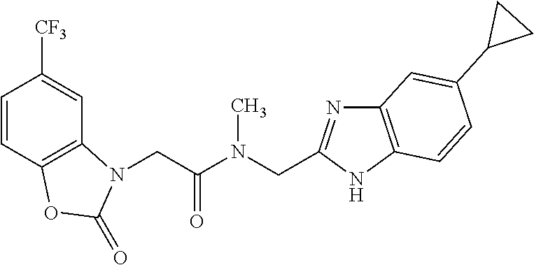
C1=CC2=C(C=C1[CF3])N(CC(N(CC1=NC3=C(N1)C=CC(C1CC1)=C3)C)=O)C(=O)O2
